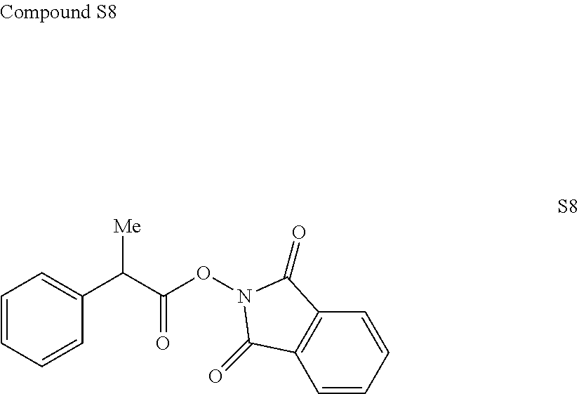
C1=CC=CC2=C1C(=O)N(OC(C(C1=CC=CC=C1)[Me])=O)C2=O
